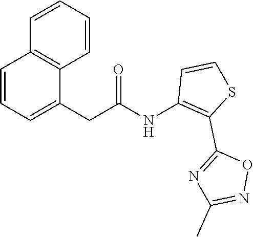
C1=CC=C(CC(NC2=C(C3=NC(C)=NO3)SC=C2)=O)C2=C1C=CC=C2
